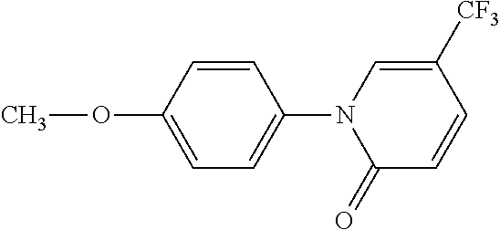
C1=C(OC)C=CC(N2C(=O)C=CC([CF3])=C2)=C1
